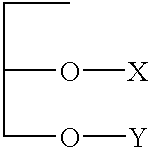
C(C)C(O[X])CO[Y]
